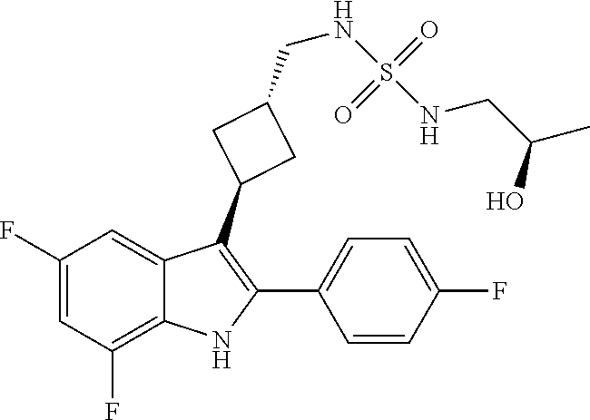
C1(F)=CC(F)=C2C(=C1)C(C1CC(CNS(=O)(=O)NCC(C)O)C1)=C(C1=CC=C(F)C=C1)N2
